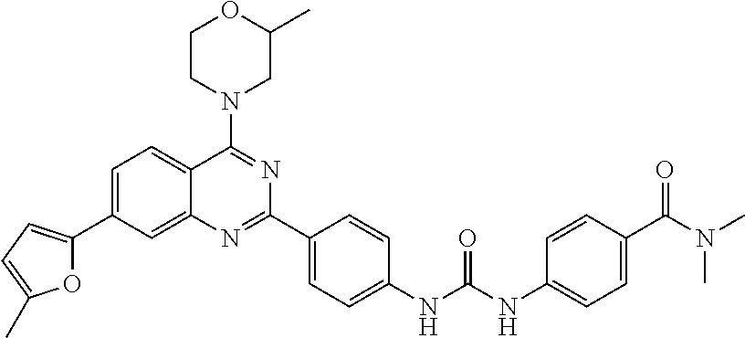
C1=C(C2=CC=C(C)O2)C=C2C(=C1)C(N1CC(C)OCC1)=NC(C1=CC=C(NC(NC3=CC=C(C(N(C)C)=O)C=C3)=O)C=C1)=N2
